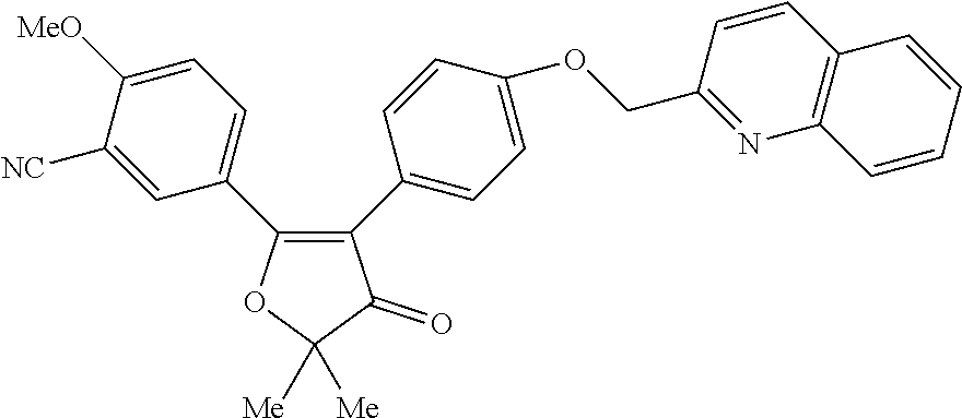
C1=C([NC])C([MeO])=CC=C1C1=C(C2=CC=C(OCC3=NC4=C(C=C3)C=CC=C4)C=C2)C(=O)C([Me])([Me])O1
